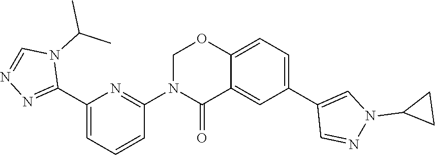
C1(C2=NN=CN2C(C)C)=CC=CC(N2C(=O)C3=CC(C4=CN(C5CC5)N=C4)=CC=C3OC2)=N1
